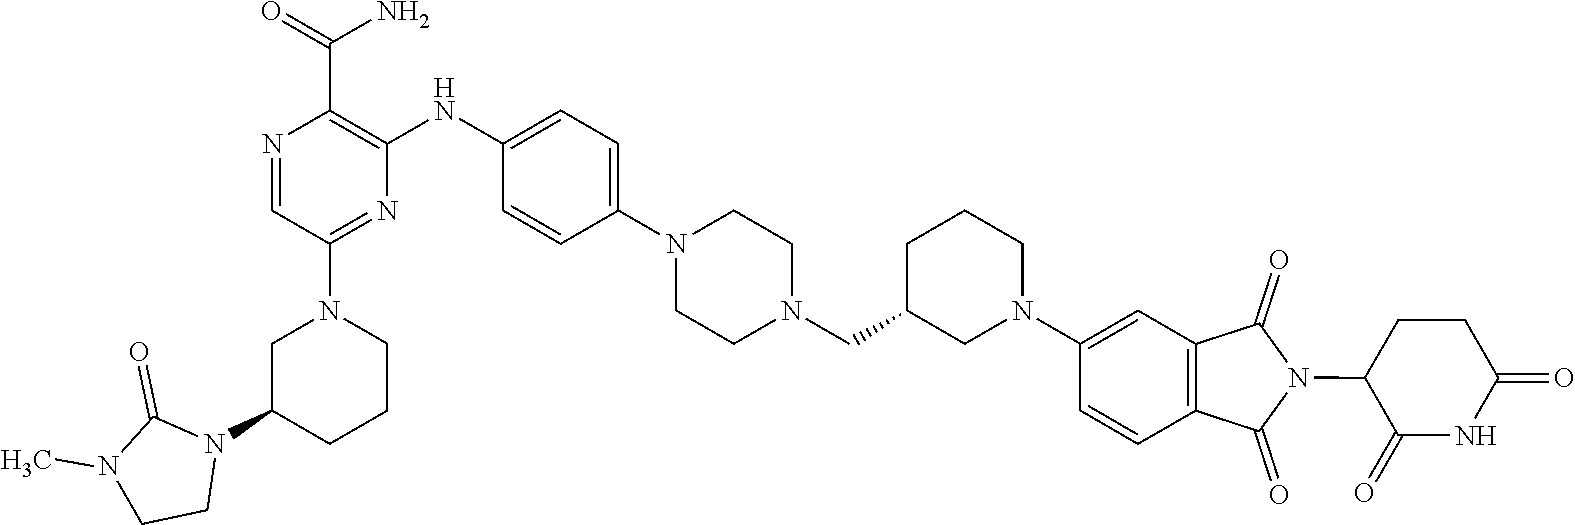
C1C(N2C(=O)N(C)CC2)CCCN1C1=NC(NC2=CC=C(N3CCN(CC4CN(C5=CC6=C(C=C5)C(=O)N(C5C(=O)NC(=O)CC5)C6=O)CCC4)CC3)C=C2)=C(C(N)=O)N=C1
